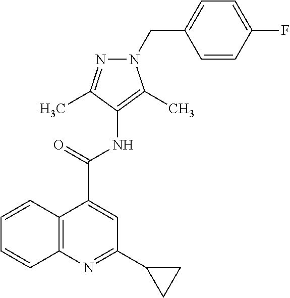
C12=C(N=C(C3CC3)C=C1C(NC1=C(C)N(CC3=CC=C(F)C=C3)N=C1C)=O)C=CC=C2
